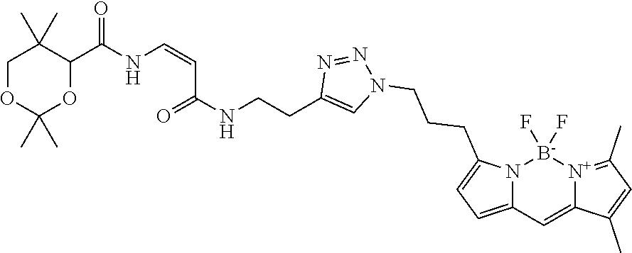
C(C1=CN(CCCC2=CC=C3N2[B-](F)(F)[N+]2=C(C)C=C(C)C2=C3)N=N1)CNC(C=CNC(C1C(C)(C)COC(C)(C)O1)=O)=O
